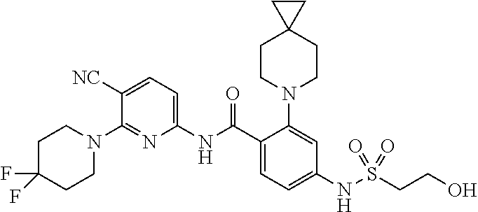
C1(N2CCC(F)(F)CC2)=NC(NC(C2=CC=C(NS(CCO)(=O)=O)C=C2N2CCC3(CC2)CC3)=O)=CC=C1[NC]
